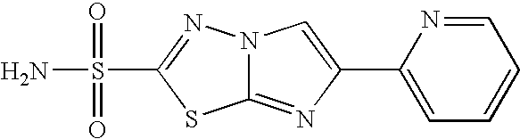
N12C(=NC(C3=CC=CC=N3)=C1)SC(S(N)(=O)=O)=N2
